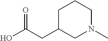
C1C(CC(O)=O)CN(C)CC1
